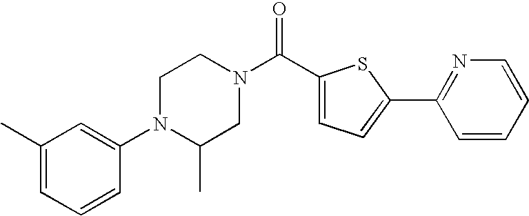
C1(C)=CC=CC(N2C(C)CN(C(=O)C3=CC=C(C4=NC=CC=C4)S3)CC2)=C1
